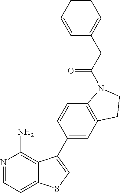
N1=CC=C2C(=C1N)C(C1=CC3=C(C=C1)N(C(CC1=CC=CC=C1)=O)CC3)=CS2
